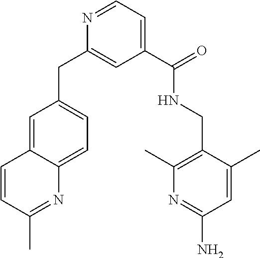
N1=CC=C(C(NCC2=C(C)N=C(N)C=C2C)=O)C=C1CC1=CC=C2C(=C1)C=CC(C)=N2
